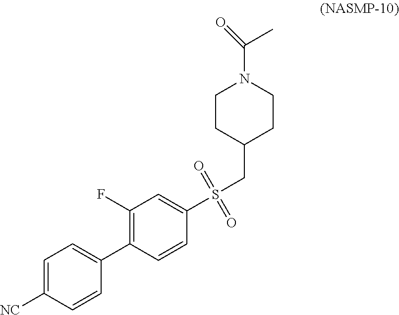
C1=C([NC])C=CC(C2=C(F)C=C(S(CC3CCN(C(C)=O)CC3)(=O)=O)C=C2)=C1
